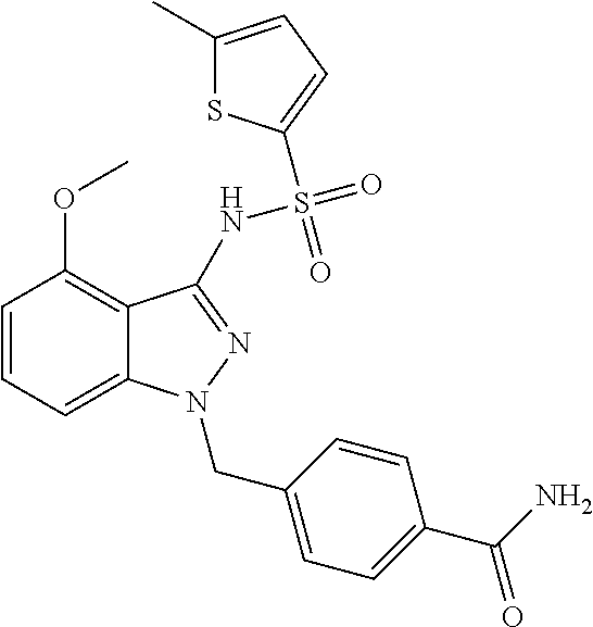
C1=CC=C2C(=C1OC)C(NS(=O)(=O)C1=CC=C(C)S1)=NN2CC1=CC=C(C(N)=O)C=C1
